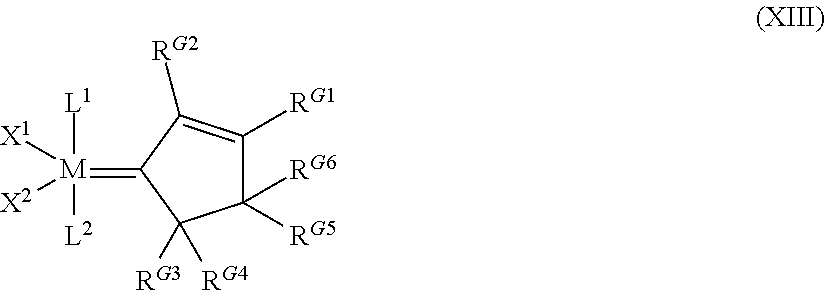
C1([RG6])([RG5])C([RG1])=C([RG2])C(=[M]([L1])([X1])([X2])[L2])C1([RG4])[RG3]
